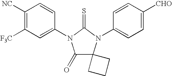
C1([NC])=C([F3C])C=C(N2C(=O)C3(N(C4=CC=C([CHO])C=C4)C2=S)CCC3)C=C1
